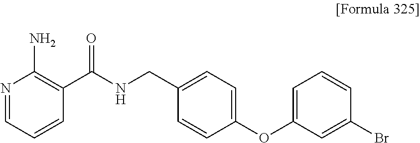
N1=CC=CC(C(NCC2=CC=C(OC3=CC=CC(Br)=C3)C=C2)=O)=C1N
